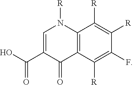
C1=C(C(=O)O)C(=O)C2=C(N1[R])C([R])=C([R])C(F)=C2[R]
